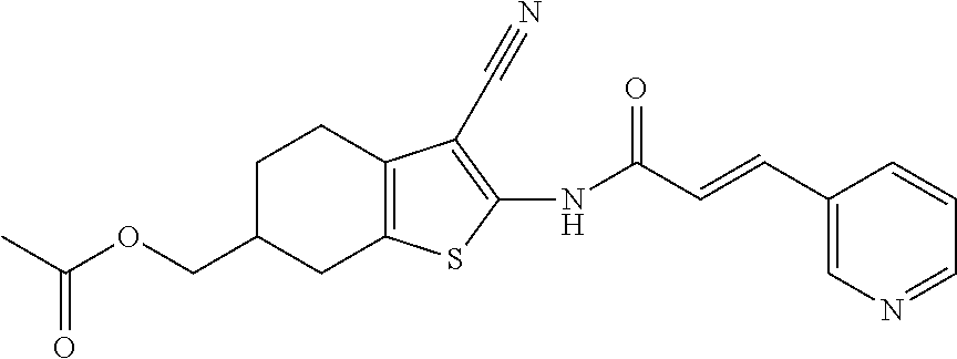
O(CC1CC2=C(CC1)C(C#N)=C(NC(C=CC1=CN=CC=C1)=O)S2)C(C)=O
